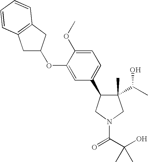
C1(C)(C(C)O)C(C2=CC=C(OC)C(OC3CC4=C(C3)C=CC=C4)=C2)CN(C(C(O)(C)C)=O)C1
